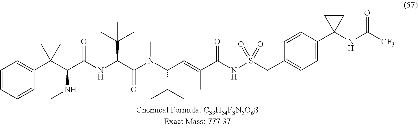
C1=CC=C(C(C(C(NC(C(N(C(C=C(C(NS(CC2=CC=C(C3(NC([CF3])=O)CC3)C=C2)(=O)=O)=O)C)C(C)C)C)=O)C(C)(C)C)=O)NC)(C)C)C=C1
